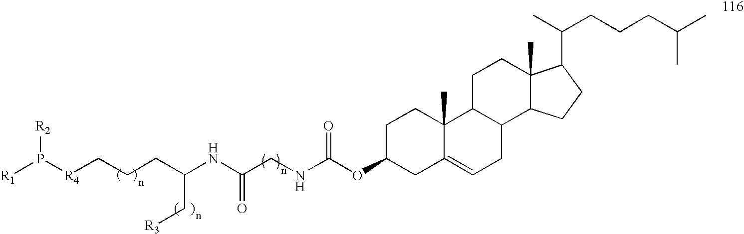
N(C(CNC(OC1CC2=CCC3C(C2(C)CC1)CCC1(C)C3CCC1C(C)CCCC(C)C)=O)=O)C(CCC[R4]P([R2])[R1])C[R3]
